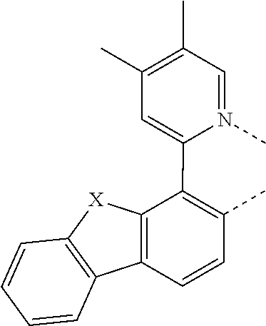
C1=N(C)C(C2=C(C)C=CC3=C2[X]C2=C3C=CC=C2)=CC(C)=C1C
